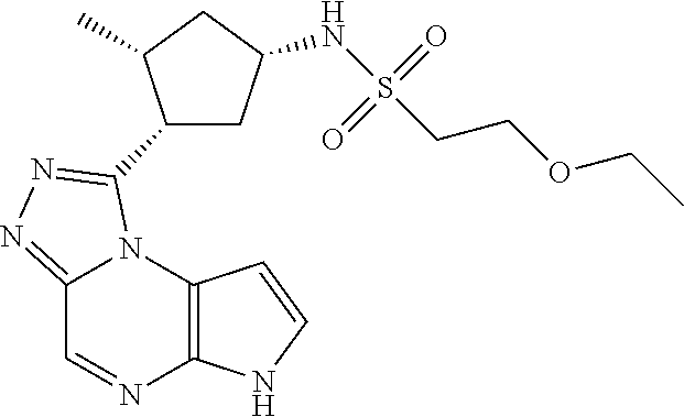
C12=C(N3C(=NN=C3C3CC(NS(CCOCC)(=O)=O)CC3C)C=N1)C=CN2
